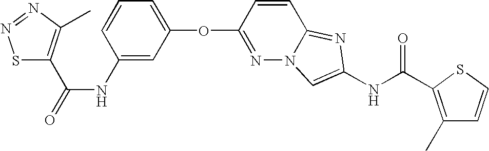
O(C1=NN2C(=NC(NC(=O)C3=C(C)C=CS3)=C2)C=C1)C1=CC=CC(NC(=O)C2=C(C)N=NS2)=C1
